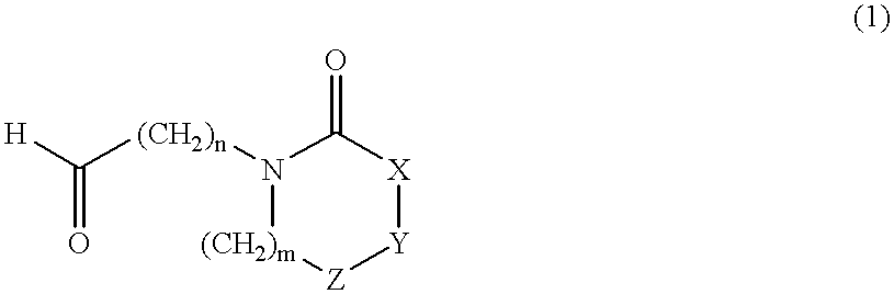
[(CH2)n](N1C(=O)[X][Y][Z][(CH2)m]1)C([H])=O
